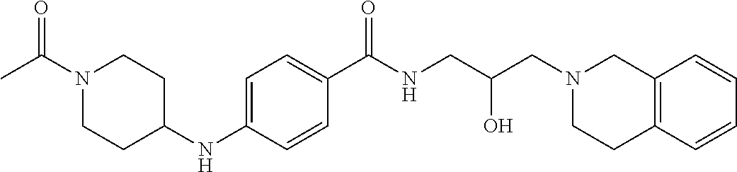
C1=C(NC2CCN(C(C)=O)CC2)C=CC(C(NCC(CN2CCC3=C(C2)C=CC=C3)O)=O)=C1
